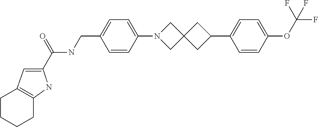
C1(C(NCC2=CC=C(N3CC4(C3)CC(C3=CC=C(OC(F)(F)F)C=C3)C4)C=C2)=O)=CC2=C(N1)CCCC2
